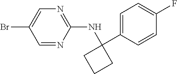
BrC1=CN=C(NC2(C3=CC=C(F)C=C3)CCC2)N=C1
